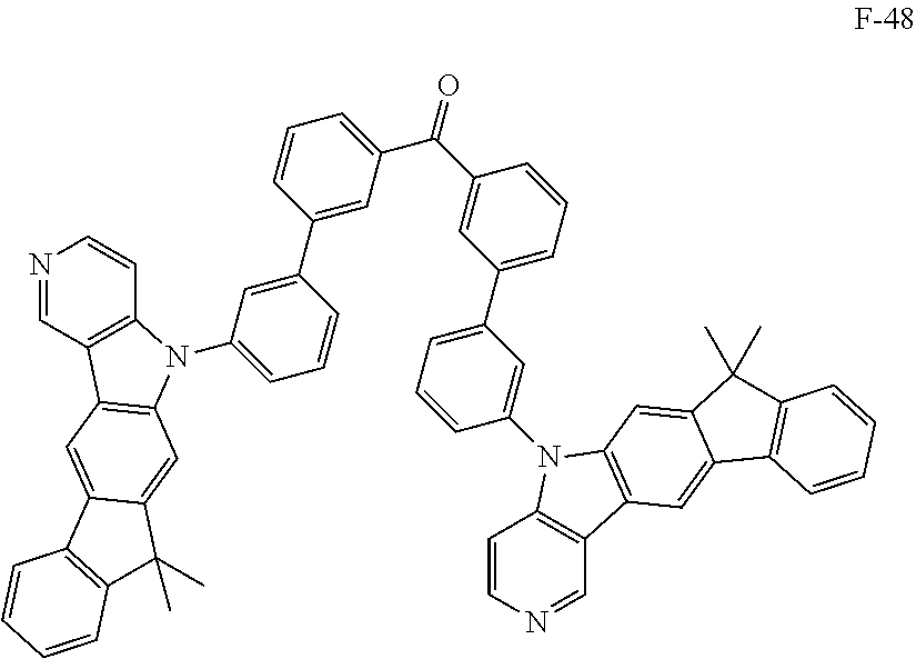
N1=CC2=C(C=C1)N(C1=CC=CC(C3=CC(C(C4=CC(C5=CC=CC(N6C7=C(C=NC=C7)C7=C6C=C6C(=C7)C7=C(C6(C)C)C=CC=C7)=C5)=CC=C4)=O)=CC=C3)=C1)C1=C2C=C2C(=C1)C(C)(C)C1=C2C=CC=C1
